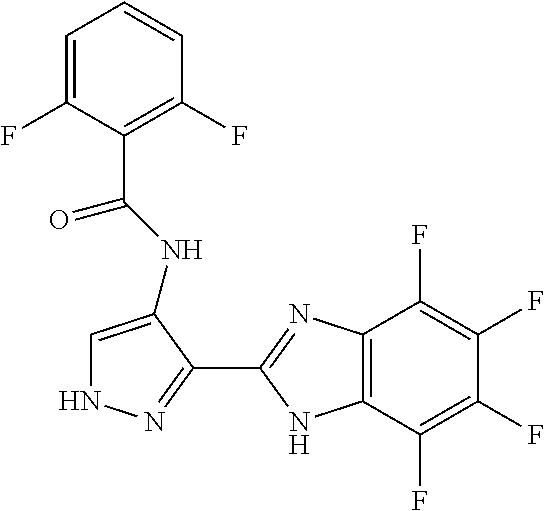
C1=C(F)C(C(NC2=CNN=C2C2=NC3=C(N2)C(F)=C(F)C(F)=C3F)=O)=C(F)C=C1
